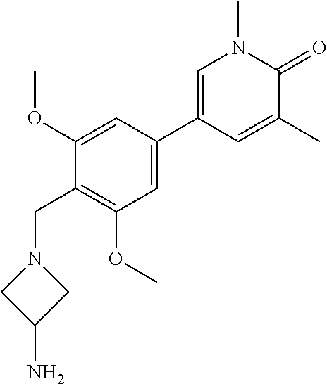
C1(CN2CC(N)C2)=C(OC)C=C(C2=CN(C)C(=O)C(C)=C2)C=C1OC
